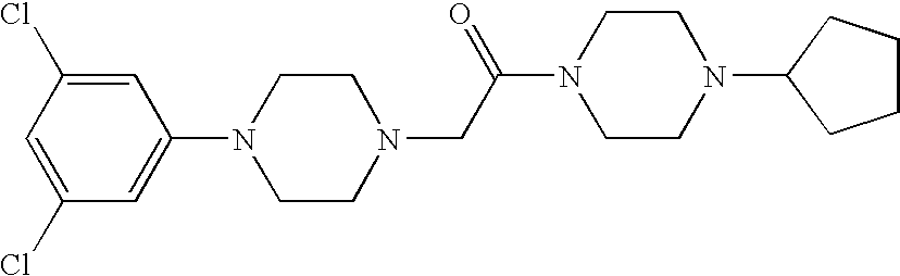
C1(N2CCN(CC(N3CCN(C4CCCC4)CC3)=O)CC2)=CC(Cl)=CC(Cl)=C1
